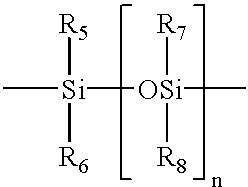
C[Si]([OSi](C)([R8])[R7])([R5])[R6]
